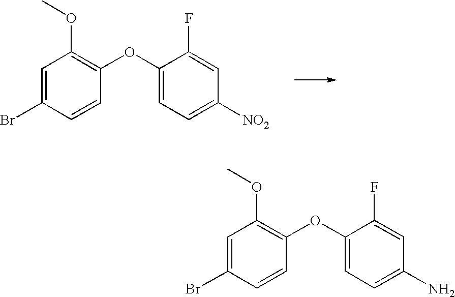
C1=C(Br)C=CC(OC2=CC=C([NO2])C=C2F)=C1OC.C1=C(Br)C=CC(OC2=CC=C(N)C=C2F)=C1OC
